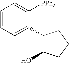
C1=CC=C(C2C(O)CCC2)C([PPh2])=C1
